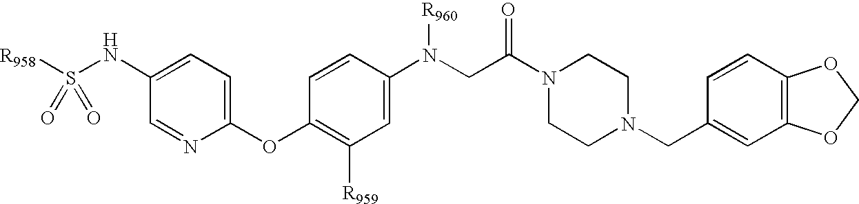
C1(OC2=C([R959])C=C(N(CC(N3CCN(CC4=CC5=C(C=C4)OCO5)CC3)=O)[R960])C=C2)=CC=C(NS([R958])(=O)=O)C=N1
